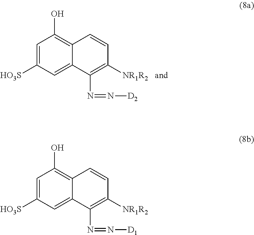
C1=C([HO3S])C=C2C(=C1O)C=CC([NR1R2])=C2N=N[D2].C1=C([HO3S])C=C2C(=C1O)C=CC([NR1R2])=C2N=N[D1]
